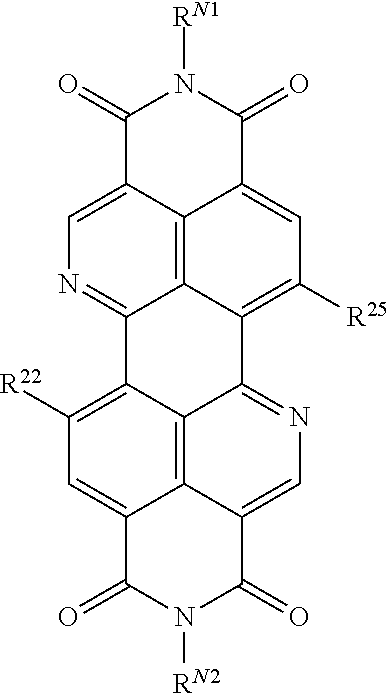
[RN2]N1C(=O)C2=CC([R22])=C3C4=NC=C5C6=C4C(=C([R25])C=C6C(=O)N([RN1])C5=O)C4=NC=C(C2=C34)C1=O
